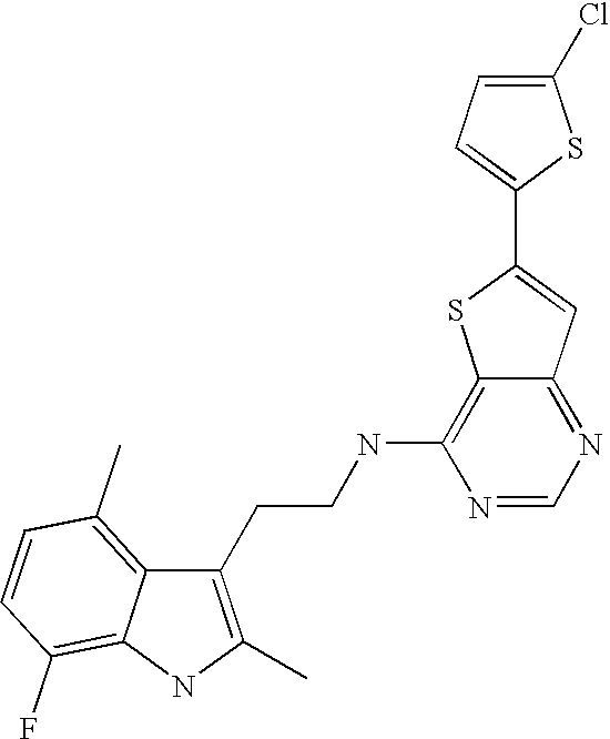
C1(CCNC2=C3C(=NC=N2)C=C(C2=CC=C(Cl)S2)S3)=C(C)NC2=C(F)C=CC(C)=C12
